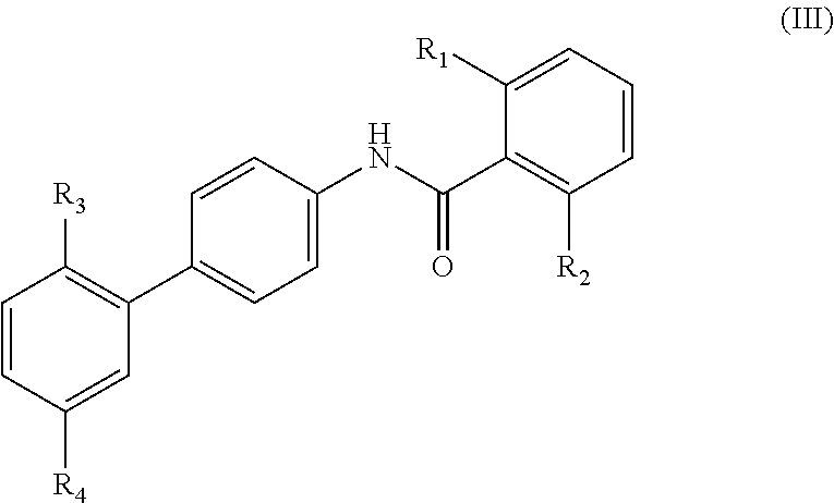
C1=CC([R4])=CC(C2=CC=C(NC(=O)C3=C([R2])C=CC=C3[R1])C=C2)=C1[R3]
